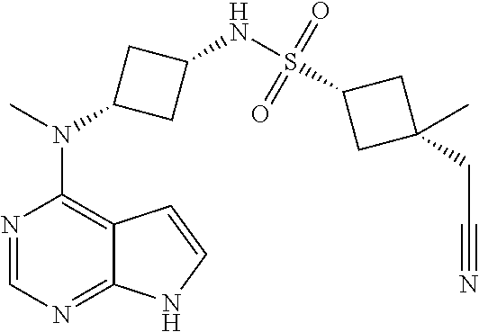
N1=CN=C2C(=C1N(C)C1CC(NS(C3CC(CC#N)(C)C3)(=O)=O)C1)C=CN2
